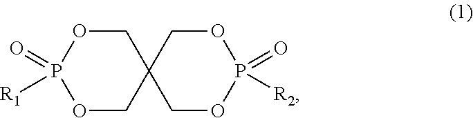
O1CC2(COP1(=O)[R1])COP(=O)([R2])OC2
